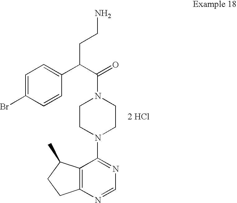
[2 HCl].C12=C(N=CN=C1N1CCN(C(=O)C(C3=CC=C(Br)C=C3)CCN)CC1)CCC2C
